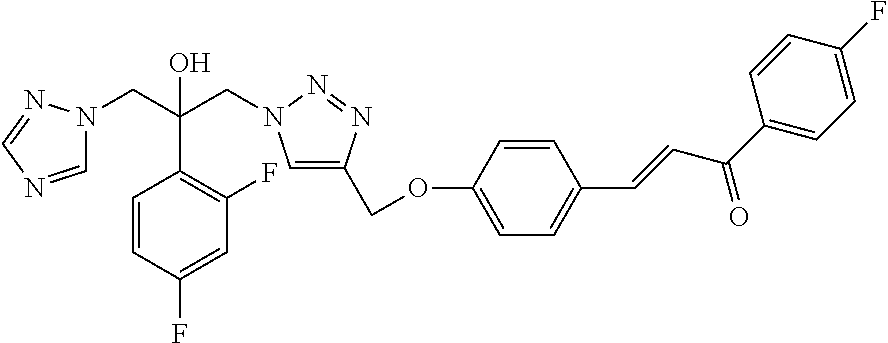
C(C1=C(F)C=C(F)C=C1)(CN1C=C(COC2=CC=C(C=CC(C3=CC=C(F)C=C3)=O)C=C2)N=N1)(CN1C=NC=N1)O
